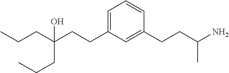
C(C(CCC1=CC=CC(CCC(N)C)=C1)(CCC)O)CC
